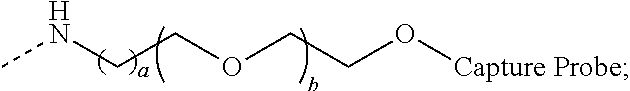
C(COCCO[Capture Probe])NC
